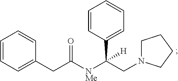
C1=CC=C(CC([NMe]C(CN2CCCC2)([H])C2=CC=CC=C2)=O)C=C1
